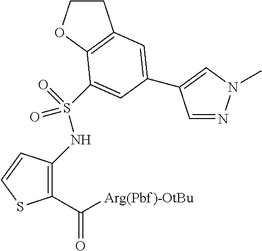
C1(C([Arg(Pbf)-OtBu])=O)=C(NS(=O)(=O)C2=CC(C3=CN(C)N=C3)=CC3=C2OCC3)C=CS1
